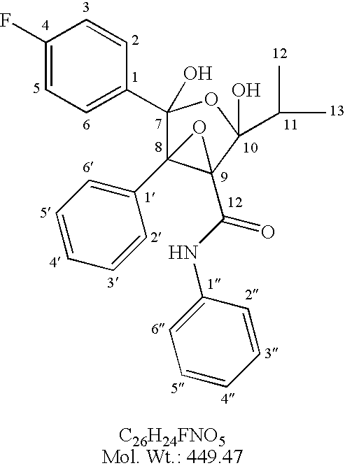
C1(F)=CC=C(C2(O)C3(C4=CC=CC=C4)C(C(NC4=CC=CC=C4)=O)(C(C(C)C)(O)O2)O3)C=C1
